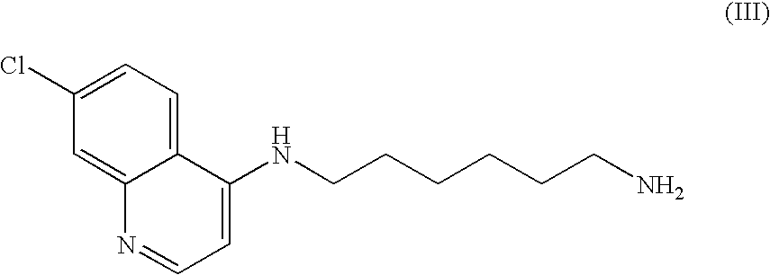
C1=C(Cl)C=C2C(=C1)C(NCCCCCCN)=CC=N2
